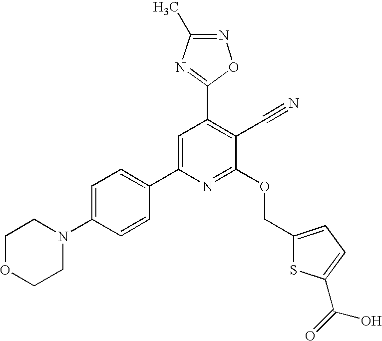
C1OCCN(C2=CC=C(C3=CC(C4=NC(C)=NO4)=C(C#N)C(OCC4=CC=C(C(=O)O)S4)=N3)C=C2)C1
